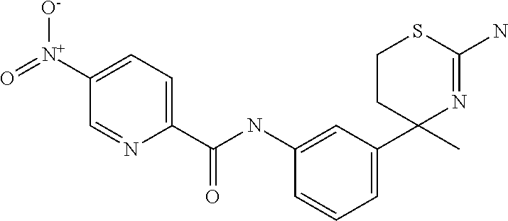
C1(C(NC2=CC(C3(C)N=C(N)SCC3)=CC=C2)=O)=CC=C([N+](=O)[O-])C=N1
